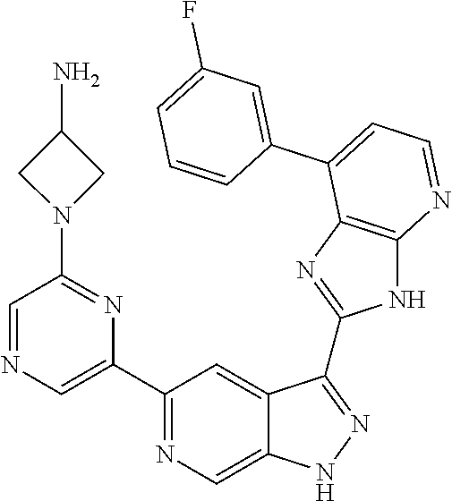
C1(C2=NC=C3C(=C2)C(C2=NC4=C(N2)N=CC=C4C2=CC(F)=CC=C2)=NN3)=CN=CC(N2CC(N)C2)=N1
